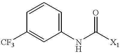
C1=C([CF3])C=CC=C1NC([X1])=O
